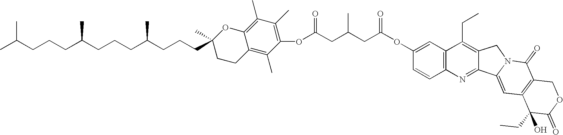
CC(CCCC(CCCC(CCCC1(C)OC2=C(C)C(C)=C(OC(CC(CC(OC3=CC4=C(C=C3)N=C3C(=C4CC)CN4C3=CC3=C(C4=O)COC(=O)C3(CC)O)=O)C)=O)C(C)=C2CC1)C)C)C
